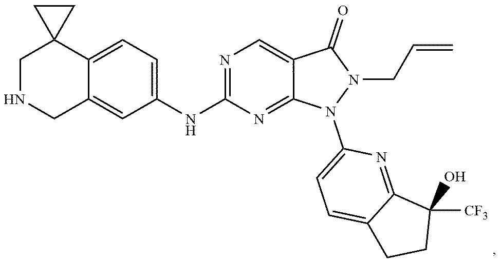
C1=C2C(=CC(NC3=NC=C4C(=N3)N(C3=CC=C5C(=N3)C([CF3])(O)CC5)N(CC=C)C4=O)=C1)CNCC21CC1
